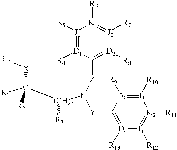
[J1]1([R5])=[D1]([R4])C([Z]N([Y]C2=[D4]([R13])[J4]([R12])=[K2]([R11])[J3]([R10])=[D3]2[R9])[(CH)n](C([R1])([R2])[X][R16])[R3])=[D2]([R8])[J2]([R7])=[K1]1[R6]
